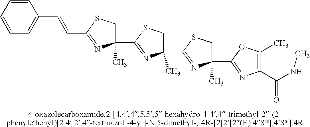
C1=CC=CC=C1C=CC1=NC(C)(C2=NC(C3=NC(C)(C4=NC(C(NC)=O)=C(C)O4)CS3)(C)CS2)CS1
